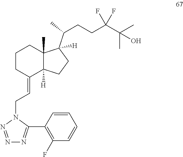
C1CC(=CCN2N=NN=C2C2=C(F)C=CC=C2)C2([H])C(C)(C1)C(C(CCC(C(C)(C)O)(F)F)C)([H])CC2
